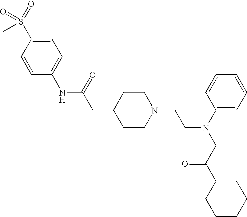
S(C)(=O)(=O)C1=CC=C(NC(CC2CCN(CCN(CC(C3CCCCC3)=O)C3=CC=CC=C3)CC2)=O)C=C1
